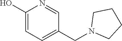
C1(O)=CC=C(CN2CCCC2)C=N1
